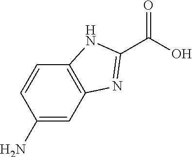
C1=CC(N)=CC2=C1NC(C(O)=O)=N2
